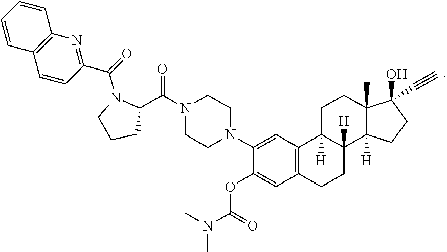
N1(C2=CC3=C(C=C2OC(=O)N(C)C)CCC2([H])C3([H])CCC3(C)C2([H])CCC3(O)C#C)CCN(C(C2N(C(=O)C3=NC4=C(C=C3)C=CC=C4)CCC2)=O)CC1
